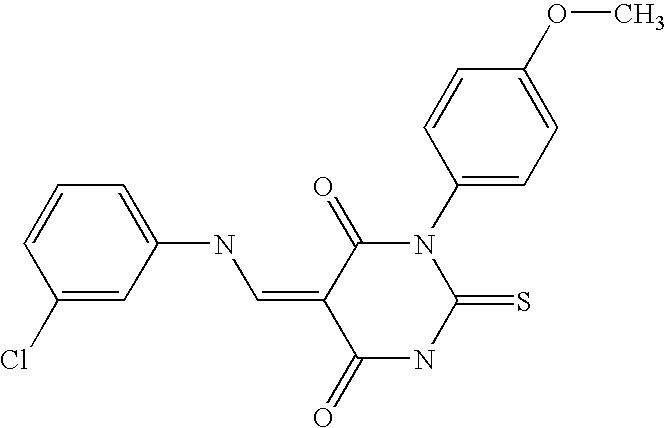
S=C1NC(=O)C(=CNC2=CC=CC(Cl)=C2)C(=O)N1C1=CC=C(OC)C=C1
